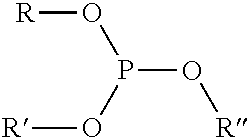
[R]OP(O[R])O[R]
